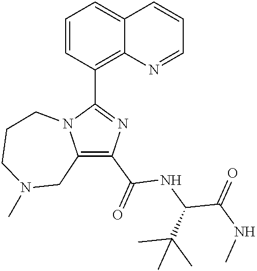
C1(C(=O)NC(C(NC)=O)C(C)(C)C)=C2N(C(C3=C4C(=CC=C3)C=CC=N4)=N1)CCCN(C)C2
